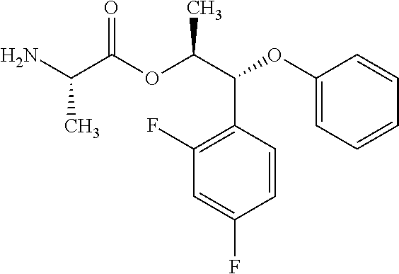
NC(C(OC(C(C1=C(F)C=C(F)C=C1)OC1=CC=CC=C1)C)=O)C
